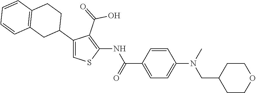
C1=CC(C(=O)NC2=C(C(=O)O)C(C3CCC4=C(C3)C=CC=C4)=CS2)=CC=C1N(CC1CCOCC1)C
